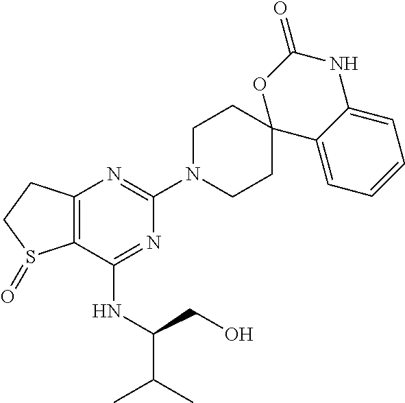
C12=C(C(NC(CO)C(C)C)=NC(N3CCC4(CC3)C3=CC=CC=C3NC(=O)O4)=N1)S(=O)CC2
